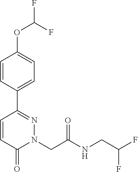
C1=CC(C2=NN(CC(NCC(F)F)=O)C(=O)C=C2)=CC=C1OC(F)F
